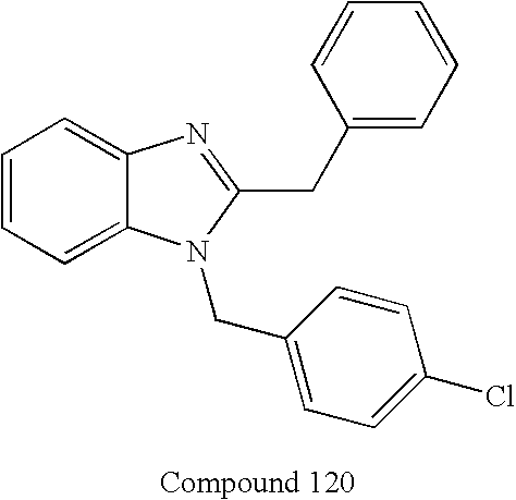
C1=CC=C2C(=C1)N=C(CC1=CC=CC=C1)N2CC1=CC=C(Cl)C=C1
